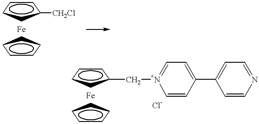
C([N+]1=CC=C(C2=CC=NC=C2)C=C1)C1CCCC1.[Fe].C1CCCC1.C1CCC([CH2Cl])C1.[Fe].C1CCCC1
